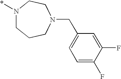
N1(*)CCCN(CC2=CC=C(F)C(F)=C2)CC1
